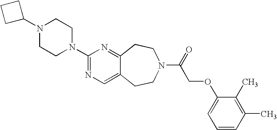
N1(C2CCC2)CCN(C2=NC=C3C(=N2)CCN(C(=O)COC2=CC=CC(C)=C2C)CC3)CC1
